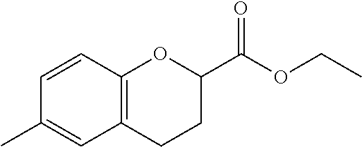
C1(C)=CC2=C(C=C1)OC(C(OCC)=O)CC2
